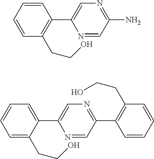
C1=CC=CC(CCO)=C1C1=CN=C(N)C=N1.C1=C(C2=CN=C(C3=C(CCO)C=CC=C3)C=N2)C(CCO)=CC=C1
